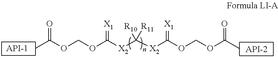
CC(OCOC([X2]C([X2]C(OCOC(C)=O)=[X1])([R10])[R11])=[X1])=O
